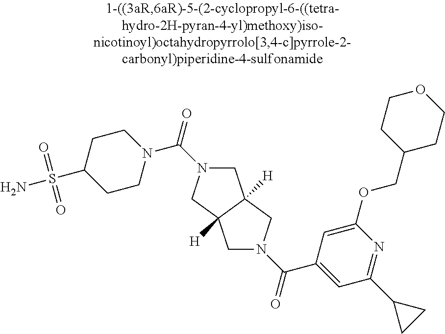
C1CC(S(N)(=O)=O)CCN1C(N1CC2([H])C([H])(C1)CN(C(=O)C1=CC(C3CC3)=NC(OCC3CCOCC3)=C1)C2)=O
